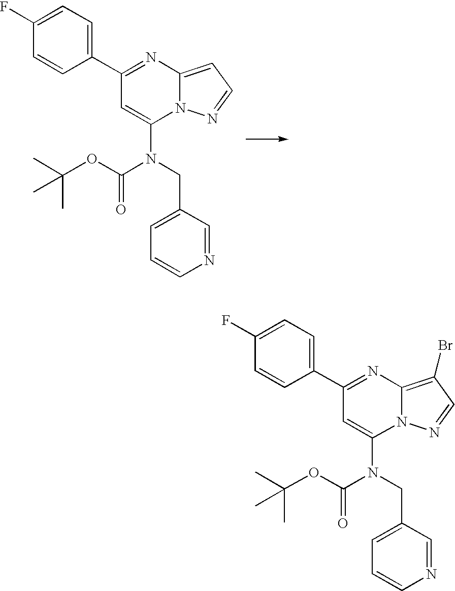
N12C(=CC=N1)N=C(C1=CC=C(F)C=C1)C=C2N(CC1=CC=CN=C1)C(OC(C)(C)C)=O.N12C(=C(Br)C=N1)N=C(C1=CC=C(F)C=C1)C=C2N(CC1=CC=CN=C1)C(OC(C)(C)C)=O
